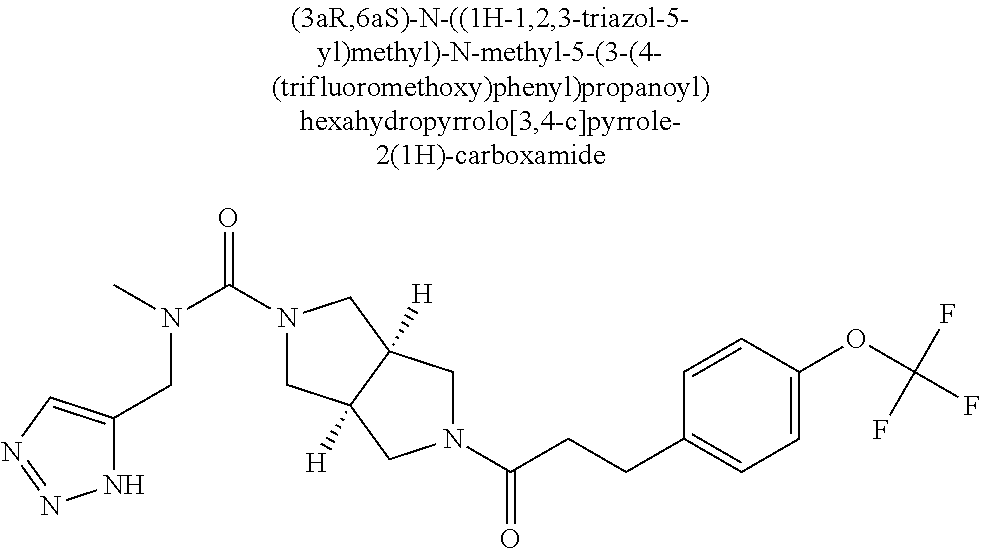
C(N(C)C(=O)N1CC2([H])C([H])(C1)CN(C(=O)CCC1=CC=C(OC(F)(F)F)C=C1)C2)C1=CN=NN1
